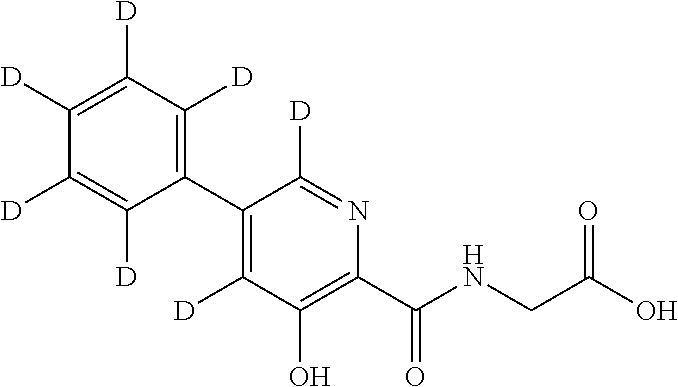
C1(C2=C([D])C([D])=C([D])C([D])=C2[D])=C([D])C(O)=C(C(NCC(O)=O)=O)N=C1[D]
